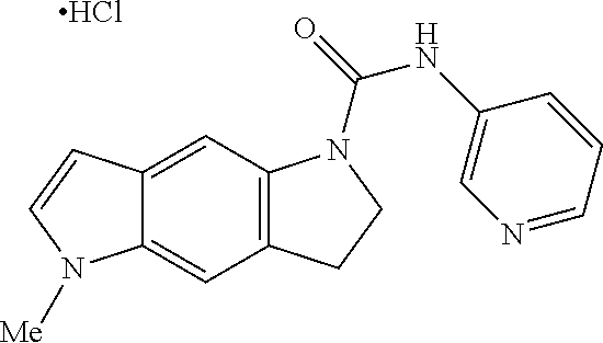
C12=C(C=C3C(=C1)N([Me])C=C3)N(C(NC1=CN=CC=C1)=O)CC2.Cl
